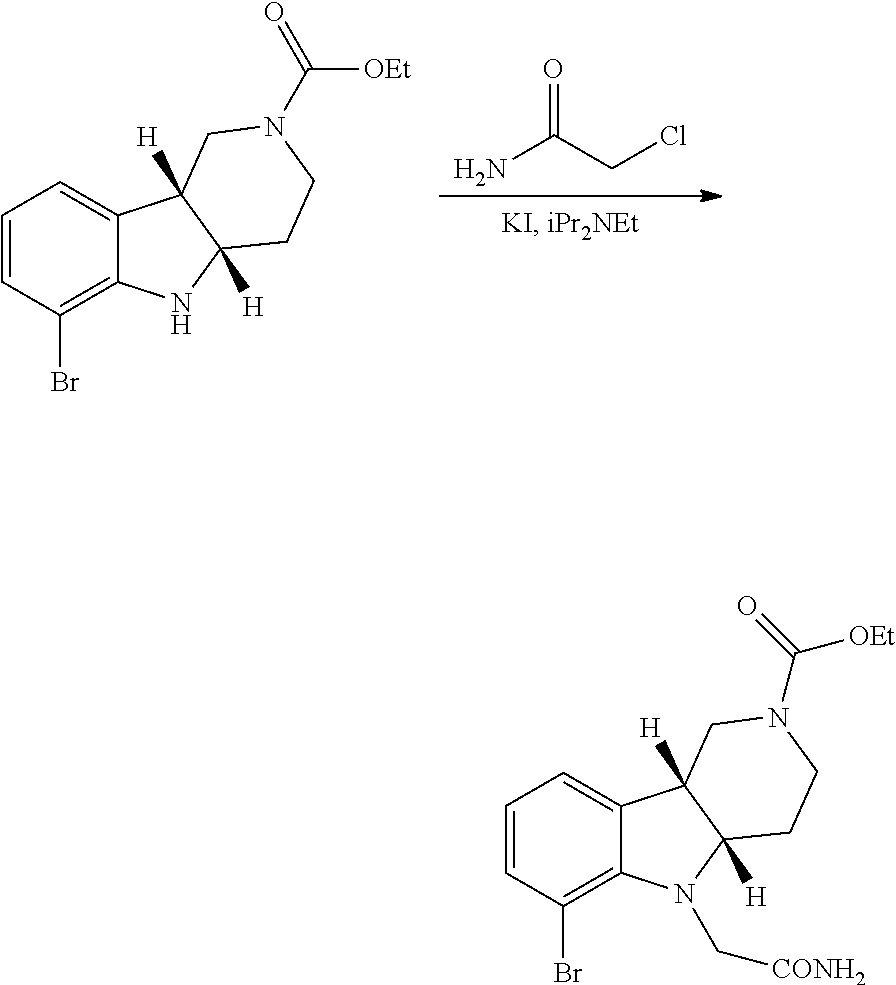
C1=CC(Br)=C2C(=C1)C1([H])C([H])(N2)CCN(C(=O)[OEt])C1.O=C(CCl)N.C1=CC(Br)=C2C(=C1)C1([H])C([H])(N2C[CONH2])CCN(C(=O)[OEt])C1
